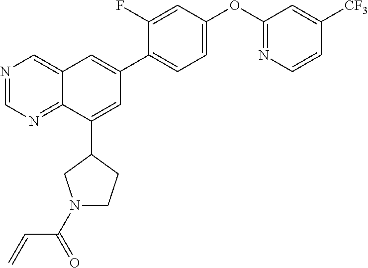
N1=CN=C2C(=C1)C=C(C1=CC=C(OC3=NC=CC([CF3])=C3)C=C1F)C=C2C1CN(C(C=C)=O)CC1
